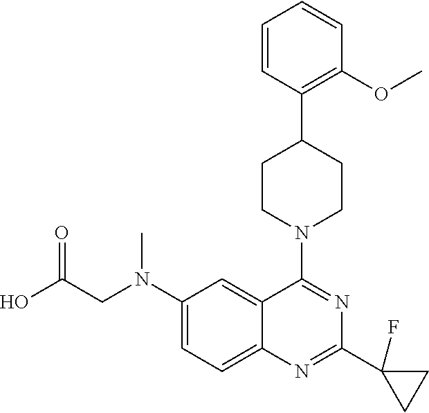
C1=CC(C2CCN(C3=NC(C4(F)CC4)=NC4=CC=C(N(CC(O)=O)C)C=C34)CC2)=C(OC)C=C1
